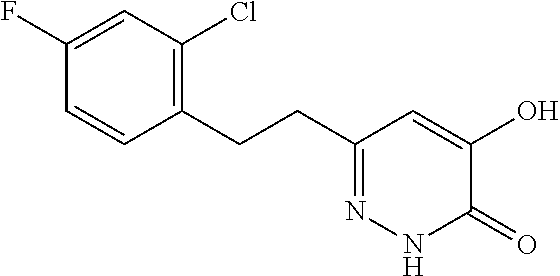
C1=CC(CCC2=NNC(=O)C(O)=C2)=C(Cl)C=C1F
